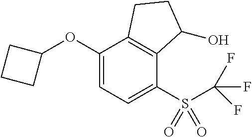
C1(OC2CCC2)=CC=C(S(C(F)(F)F)(=O)=O)C2=C1CCC2O
